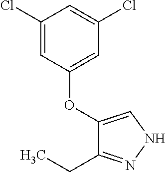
C1(Cl)=CC(OC2=CNN=C2CC)=CC(Cl)=C1
